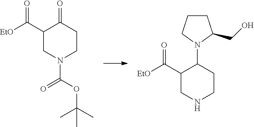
[EtO]C(C1CN(C(OC(C)(C)C)=O)CCC1=O)=O.[EtO]C(C1CNCCC1N1C(CO)CCC1)=O
